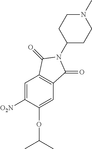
C1(N2C(=O)C3=C(C=C([O2N])C(OC(C)C)=C3)C2=O)CCN(C)CC1
